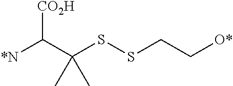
[CO2H]C(C(SSCC[O*])(C)C)[*N]
